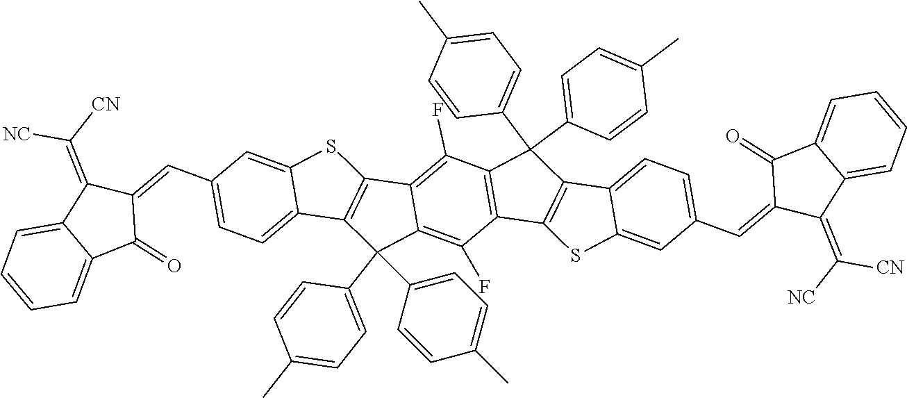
C12=C(C(C3=CC=C(C)C=C3)(C3=CC=C(C)C=C3)C3=C(F)C4=C(C(F)=C13)C(C1=CC=C(C)C=C1)(C1=CC=C(C)C=C1)C1=C4SC3=CC(C=C4C(=C([NC])[CN])C5=CC=CC=C5C4=O)=CC=C13)C1=CC=C(C=C3C(=C([CN])[NC])C4=CC=CC=C4C3=O)C=C1S2
